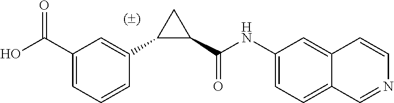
C1(C(NC2=CC=C3C(=C2)C=CN=C3)=O)CC1C1=CC(C(O)=O)=CC=C1
